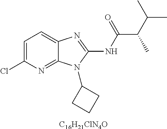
C1=C(Cl)N=C2C(=C1)N=C(NC(C(C(C)C)C)=O)N2C1CCC1.[C16H21ClN4O]
